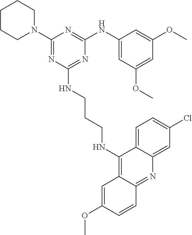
N1(C2=NC(NCCCNC3=C4C(=NC5=CC(Cl)=CC=C35)C=CC(OC)=C4)=NC(NC3=CC(OC)=CC(OC)=C3)=N2)CCCCC1
